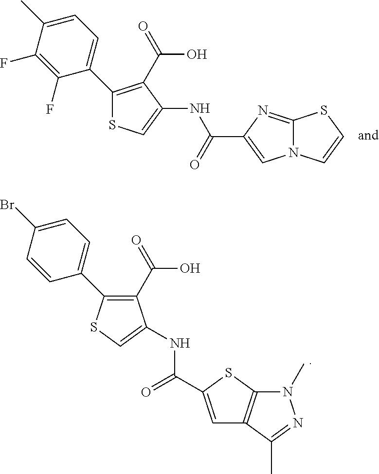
S1C=C(NC(=O)C2=CN3C(=N2)SC=C3)C(C(=O)O)=C1C1=CC=C(C)C(F)=C1F.C1=C(C(NC2=CSC(C3=CC=C(Br)C=C3)=C2C(=O)O)=O)SC2=C1C(C)=NN2C
